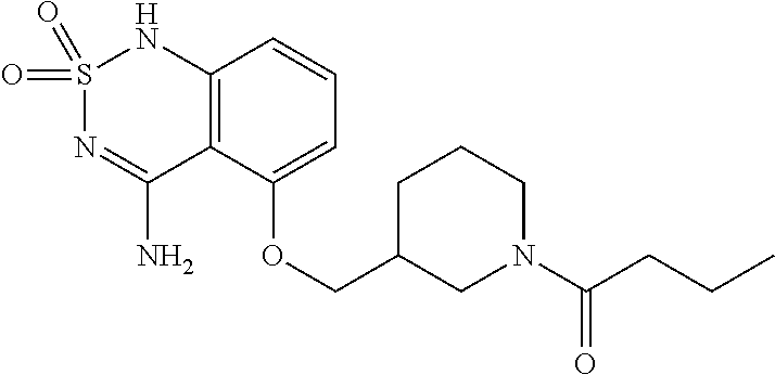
C12=C(C(OCC3CN(C(CCC)=O)CCC3)=CC=C1)C(N)=NS(=O)(=O)N2
